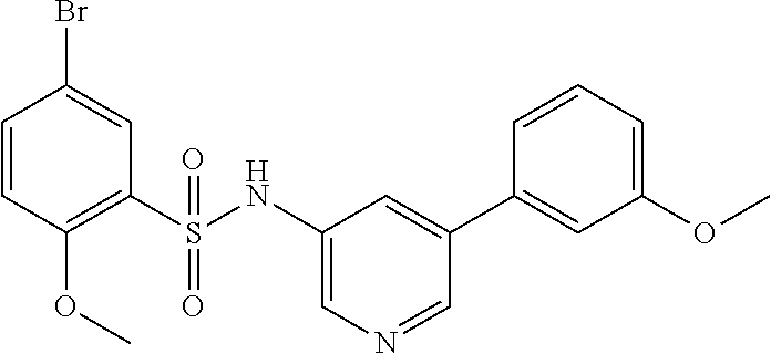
C1=CC(OC)=C(S(NC2=CN=CC(C3=CC(OC)=CC=C3)=C2)(=O)=O)C=C1Br
